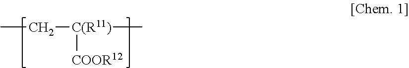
CC[C(R11)](C)[COOR12]
